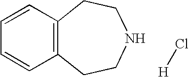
C12=C(CCNCC1)C=CC=C2.[H]Cl
